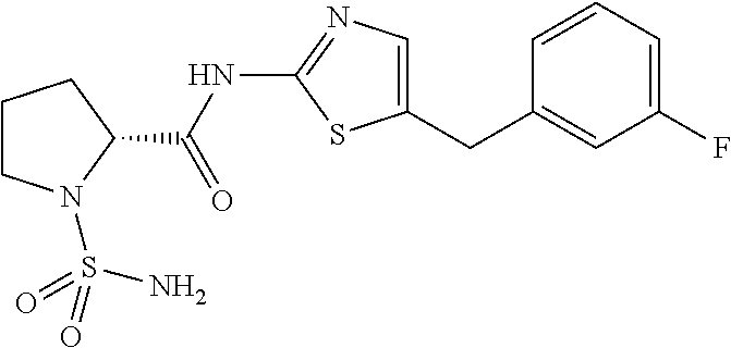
C1CN(S(N)(=O)=O)C(C(NC2=NC=C(CC3=CC(F)=CC=C3)S2)=O)C1
